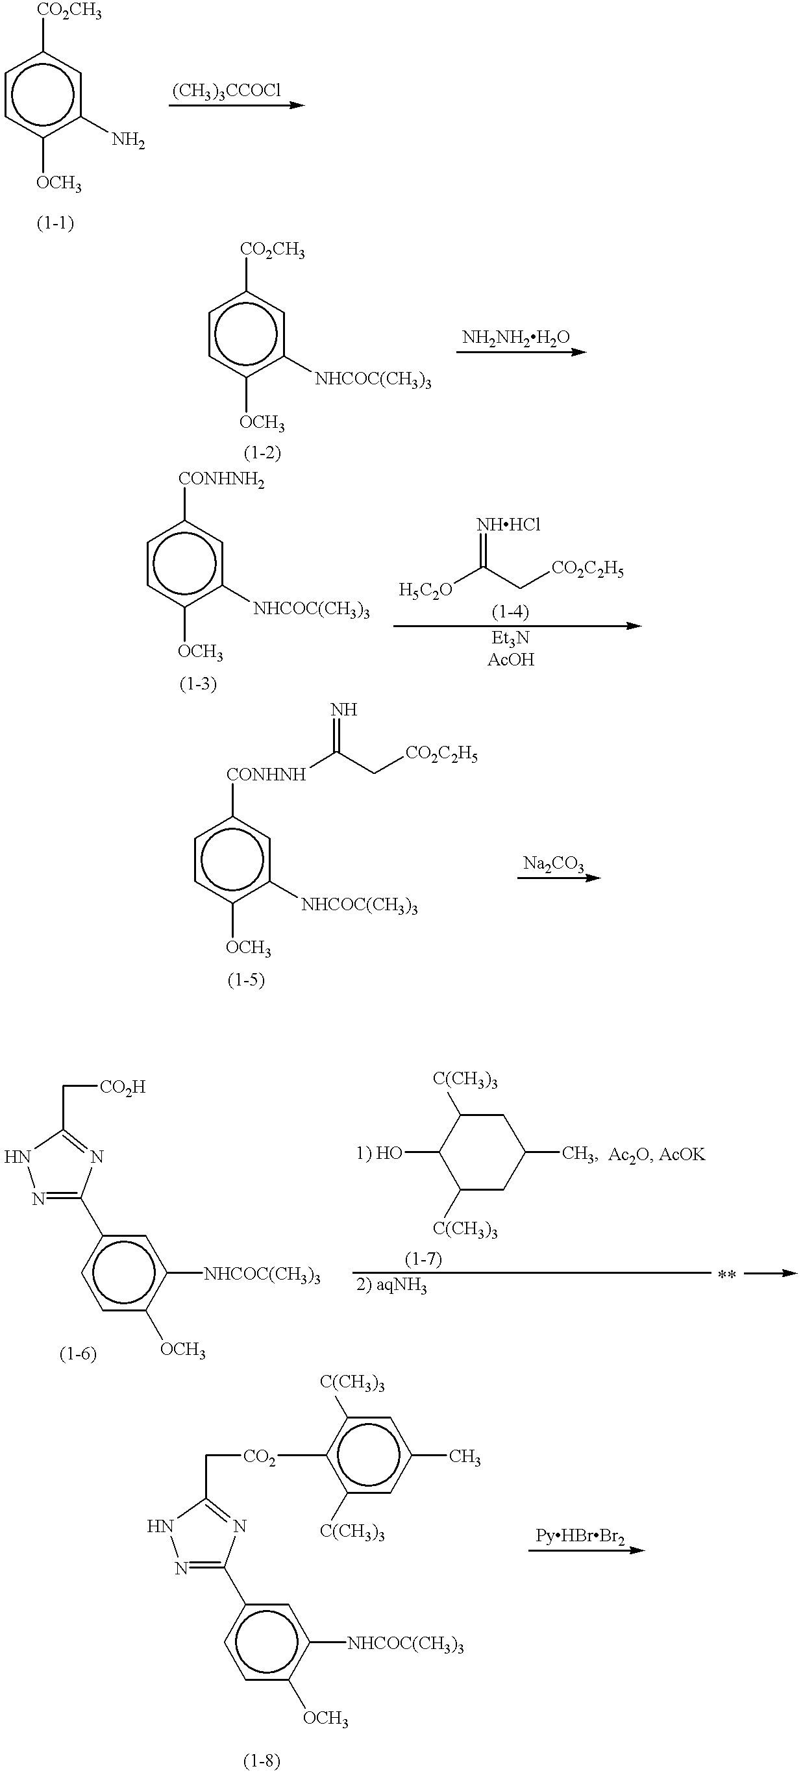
c1cc([OCH3])c(N)cc1[CO2CH3].c1cc([OCH3])c([NHCOC(CH3)3])cc1[CO2CH3].c1cc([OCH3])c([NHCOC(CH3)3])cc1[CONHNH2].[H5C2O]C(C[CO2C2H5])=[NHHCl].c1cc([OCH3])c([NHCOC(CH3)3])cc1[CONHNH]C(C[CO2C2H5])=N.N1N=C(c2ccc([OCH3])c([NHCOC(CH3)3])c2)N=C1C[CO2H].C1([1) HO])C([C(CH3)3])CC(C)CC1[C(CH3)3].N1N=C(c2ccc([OCH3])c([NHCOC(CH3)3])c2)N=C1C[CO2]c1c([C(CH3)3])cc(C)cc1[C(CH3)3]
